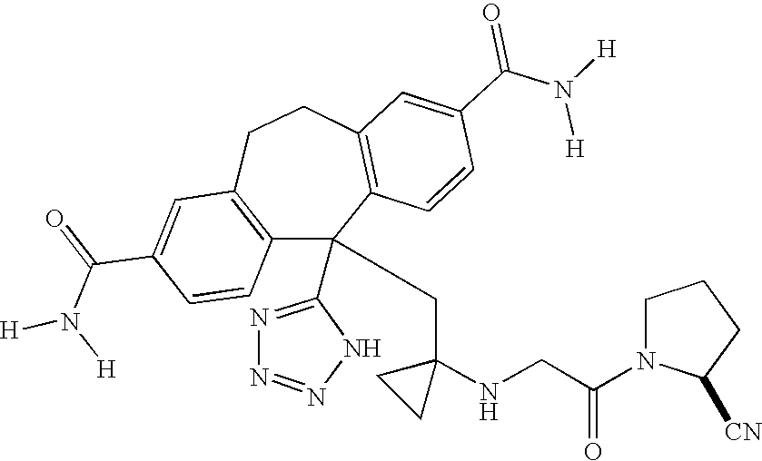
C1(C(=O)N([H])[H])=CC2=C(C=C1)C(C1=NN=NN1)(CC1(NCC(N3C([CN])CCC3)=O)CC1)C1=C(CC2)C=C(C(N([H])[H])=O)C=C1
